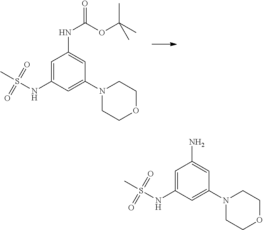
C1=C(NS(C)(=O)=O)C=C(N2CCOCC2)C=C1NC(=O)OC(C)(C)C.C1=C(NS(C)(=O)=O)C=C(N2CCOCC2)C=C1N
